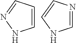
C1=CC=NN1.C1=NC=CN1
